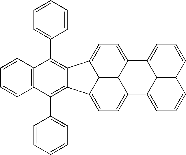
C1=CC=CC(C2=C3C(=C(C4=CC=CC=C4)C4=C2C=CC=C4)C2=CC=C4C5=C2C3=CC=C5C2=CC=CC3=C2C4=CC=C3)=C1
